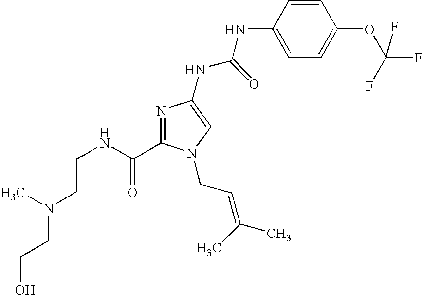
C(NC(=O)C1=NC(NC(NC2=CC=C(OC(F)(F)F)C=C2)=O)=CN1CC=C(C)C)CN(CCO)C
